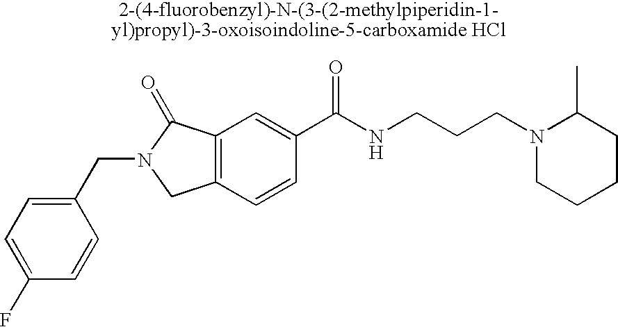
C1(F)=CC=C(CN2CC3=C(C2=O)C=C(C(NCCCN2CCCCC2C)=O)C=C3)C=C1
